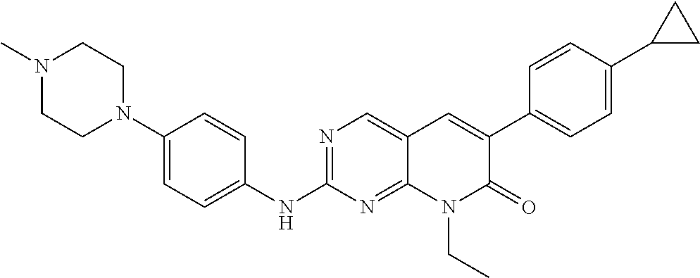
N1(C)CCN(C2=CC=C(NC3=NC=C4C(=N3)N(CC)C(=O)C(C3=CC=C(C5CC5)C=C3)=C4)C=C2)CC1
